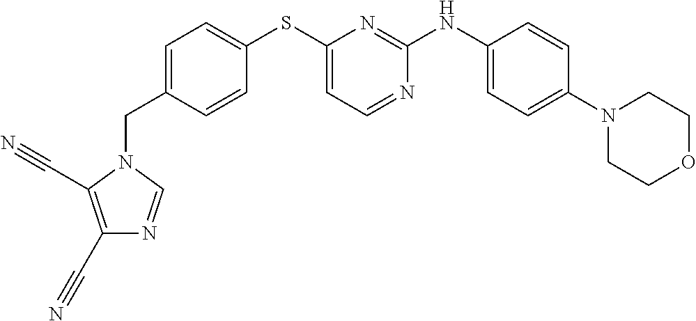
C1=C(CN2C=NC(C#N)=C2C#N)C=CC(SC2=CC=NC(NC3=CC=C(N4CCOCC4)C=C3)=N2)=C1
